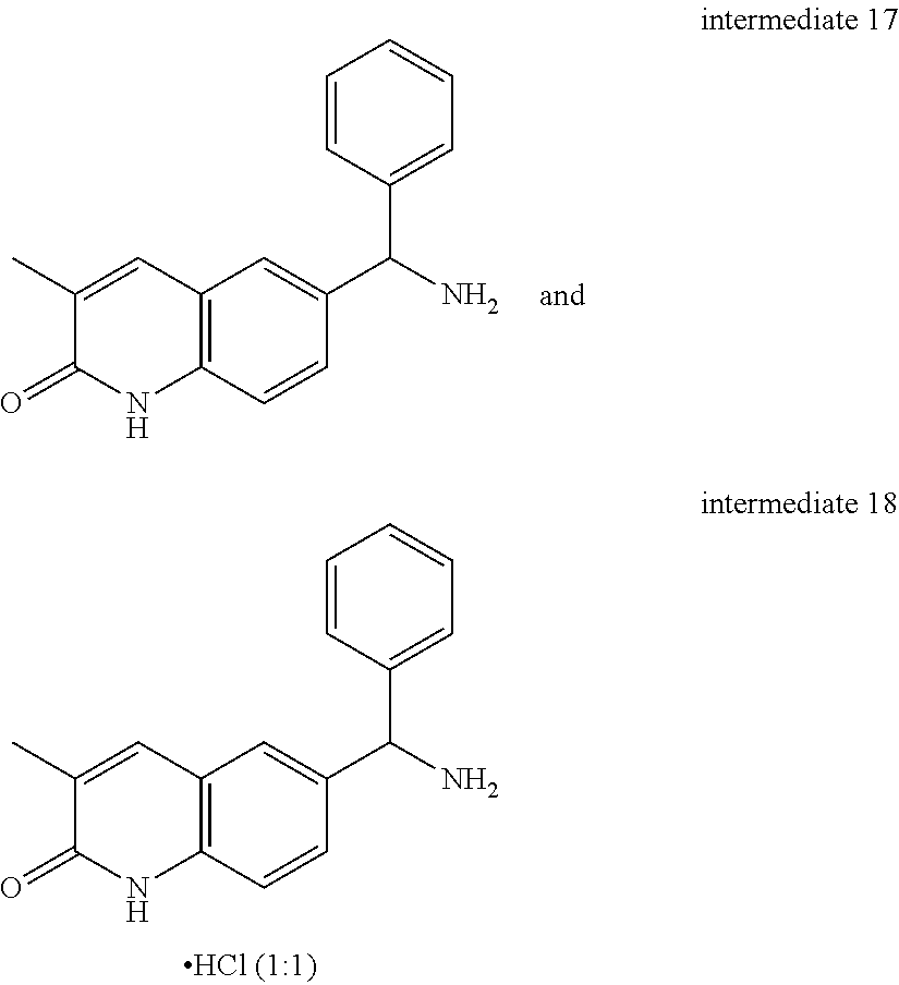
C12=C(C=CC(C(C3=CC=CC=C3)N)=C1)NC(=O)C(C)=C2.C12=C(C=CC(C(C3=CC=CC=C3)N)=C1)NC(=O)C(C)=C2
